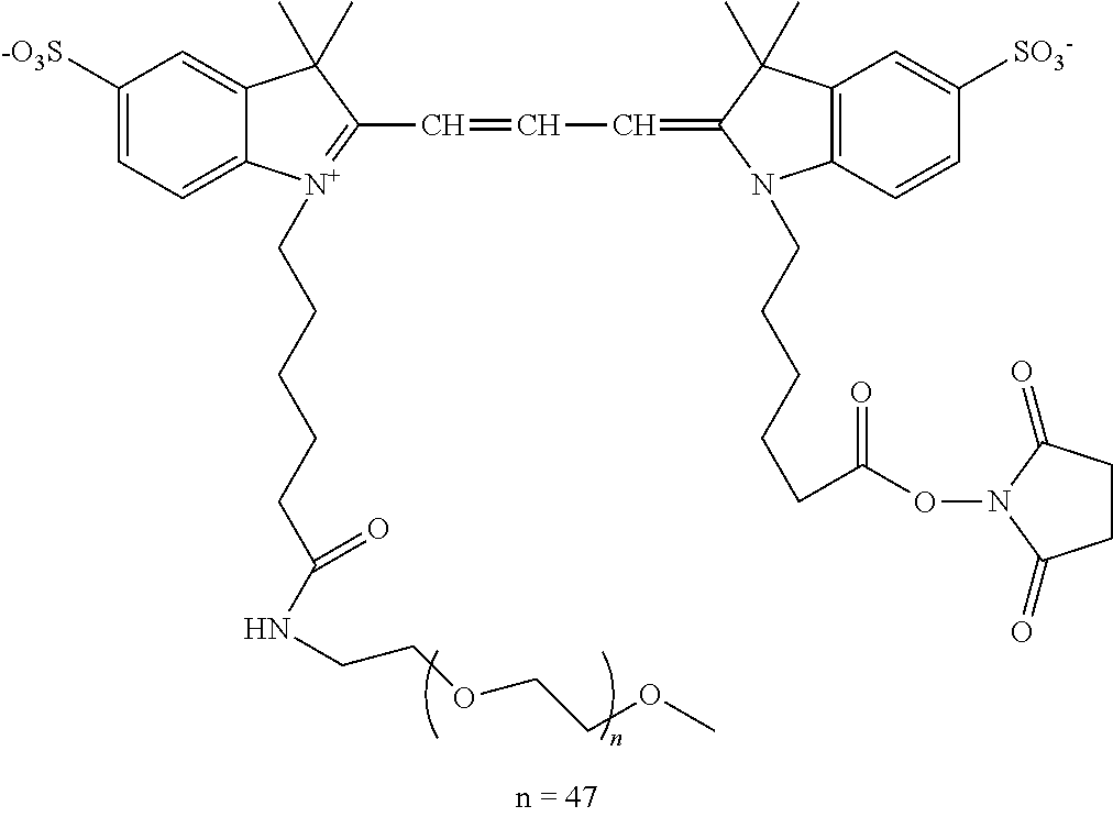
C1([-O3S])=CC=C2C(=C1)C(C)(C)C(C=CC=C1N(CCCCCC(ON3C(=O)CCC3=O)=O)C3=C(C=C([SO3-])C=C3)C1(C)C)=[N+]2CCCCCC(NCCOCCOC)=O
